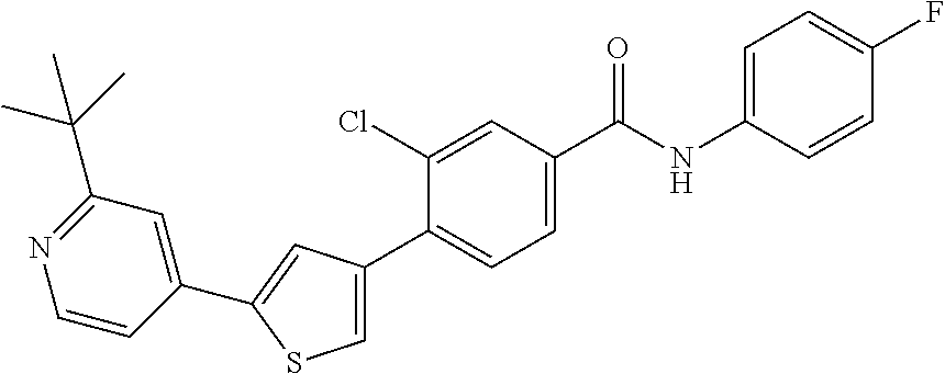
C1(NC(C2=CC=C(C3=CSC(C4=CC(C(C)(C)C)=NC=C4)=C3)C(Cl)=C2)=O)=CC=C(F)C=C1
